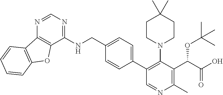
C(C1=CC=C(C2=C(N3CCC(C)(C)CC3)C(C(C(O)=O)OC(C)(C)C)=C(C)N=C2)C=C1)NC1=NC=NC2=C1OC1=C2C=CC=C1
